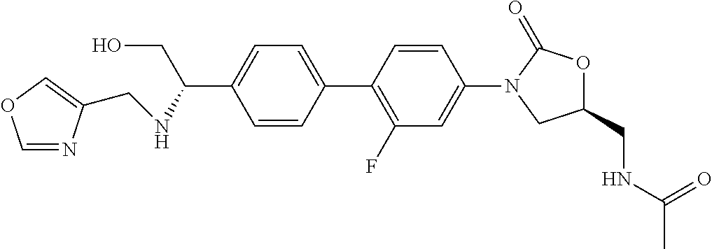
C1=C(C2=C(F)C=C(N3CC(CNC(C)=O)OC3=O)C=C2)C=CC(C(CO)NCC2=COC=N2)=C1
